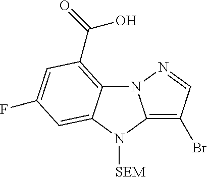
N12C3=C(C(=O)O)C=C(F)C=C3N([SEM])C1=C(Br)C=N2
